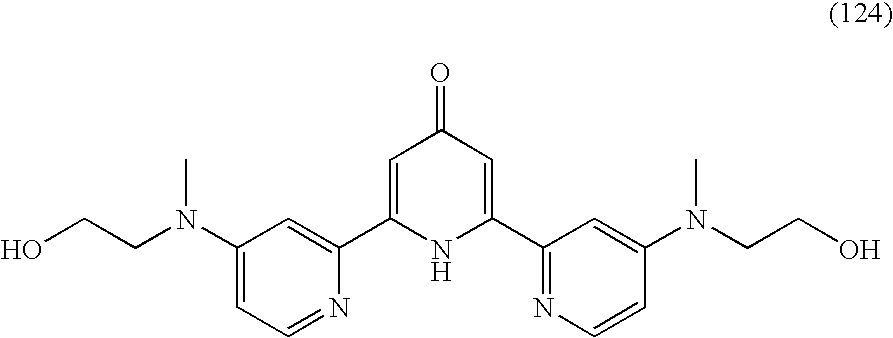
C1=C(C2=CC(N(CCO)C)=CC=N2)NC(C2=NC=CC(N(CCO)C)=C2)=CC1=O
